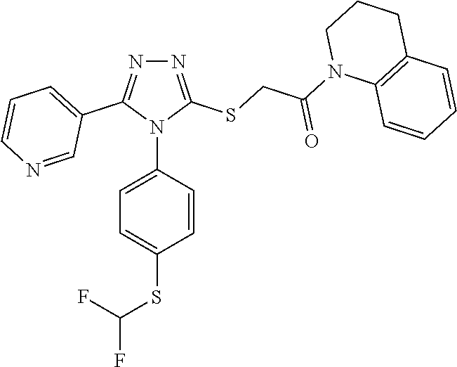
N1=C(SCC(N2C3=C(CCC2)C=CC=C3)=O)N(C2=CC=C(SC(F)F)C=C2)C(C2=CC=CN=C2)=N1
